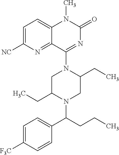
C1=C([NC])N=C2C(=C1)N(C)C(=O)N=C2N1CC(CC)N(C(CCC)C2=CC=C([F3C])C=C2)CC1CC
